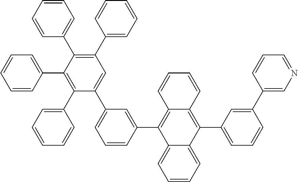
C1(C2=CC=CC=C2)=C(C2=CC=CC=C2)C(C2=CC=CC=C2)=C(C2=CC=CC=C2)C=C1C1=CC=CC(C2=C3C(=C(C4=CC=CC(C5=CN=CC=C5)=C4)C4=CC=CC=C24)C=CC=C3)=C1
